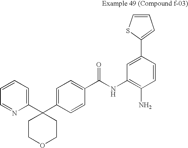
C1(C2(C3=CC=C(C(NC4=C(N)C=CC(C5=CC=CS5)=C4)=O)C=C3)CCOCC2)=CC=CC=N1
